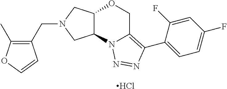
Cl.C(N1CC2C(C1)N1C(=C(C3=CC=C(F)C=C3F)N=N1)CO2)C1=C(C)OC=C1
